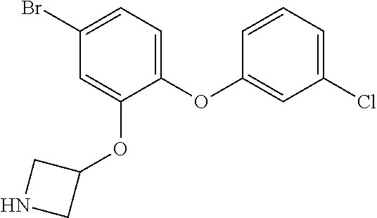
C1(OC2=CC(Cl)=CC=C2)=CC=C(Br)C=C1OC1CNC1
